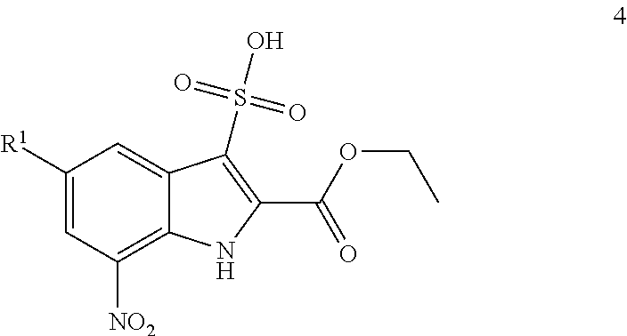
C1([R1])=CC([NO2])=C2C(=C1)C(S(O)(=O)=O)=C(C(OCC)=O)N2
